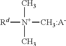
[Rd][N+](C)(C)[CH3:A-]
